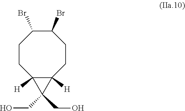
C1CC2([H])C([H])(CCC(Br)C1Br)C2(CO)CO
